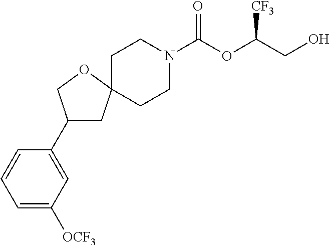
C1CN(C(OC(CO)[CF3])=O)CCC12CC(C1=CC([OCF3])=CC=C1)CO2
